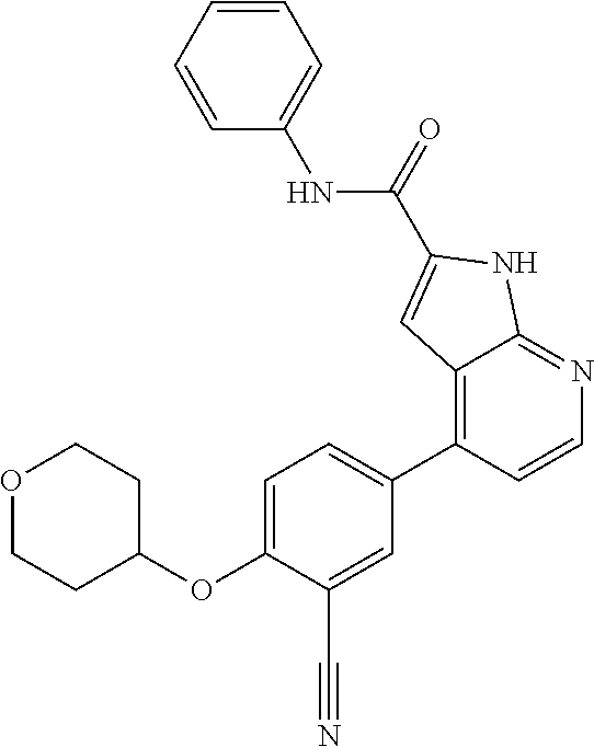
O1CCC(OC2=CC=C(C3=C4C(=NC=C3)NC(C(=O)NC3=CC=CC=C3)=C4)C=C2C#N)CC1
